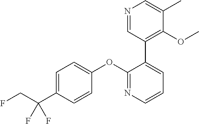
C1(OC2=CC=C(C(CF)(F)F)C=C2)=NC=CC=C1C1=C(OC)C(C)=CN=C1
